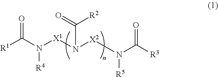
[R1]C(N([X1]N([X2]N(C([R3])=O)[R5])C(=O)[R2])[R4])=O
